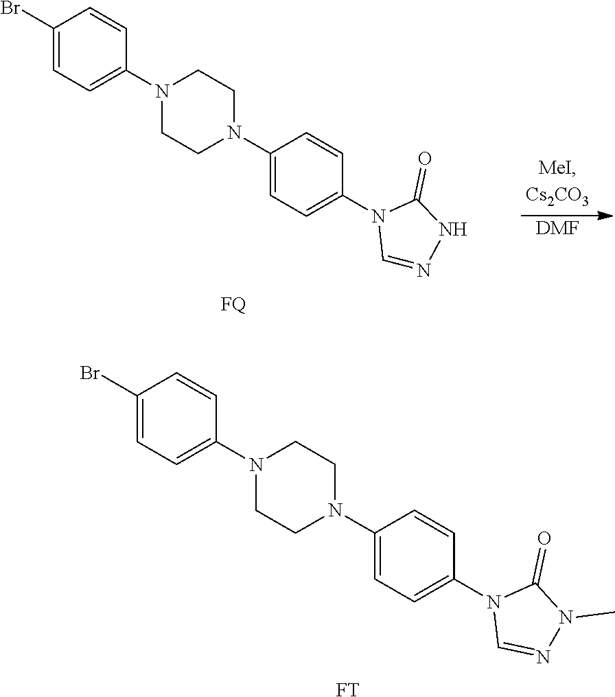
N1(C2=CC=C(Br)C=C2)CCN(C2=CC=C(N3C=NNC3=O)C=C2)CC1.[FQ].[DMF].N1(C2=CC=C(Br)C=C2)CCN(C2=CC=C(N3C=NN(C)C3=O)C=C2)CC1.[FT]
